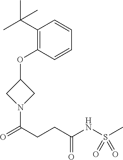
C1(C(C)(C)C)=C(OC2CN(C(CCC(NS(C)(=O)=O)=O)=O)C2)C=CC=C1
